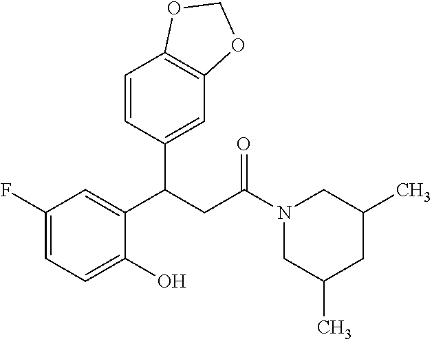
C1(F)=CC=C(O)C(C(CC(N2CC(C)CC(C)C2)=O)C2=CC3=C(C=C2)OCO3)=C1
